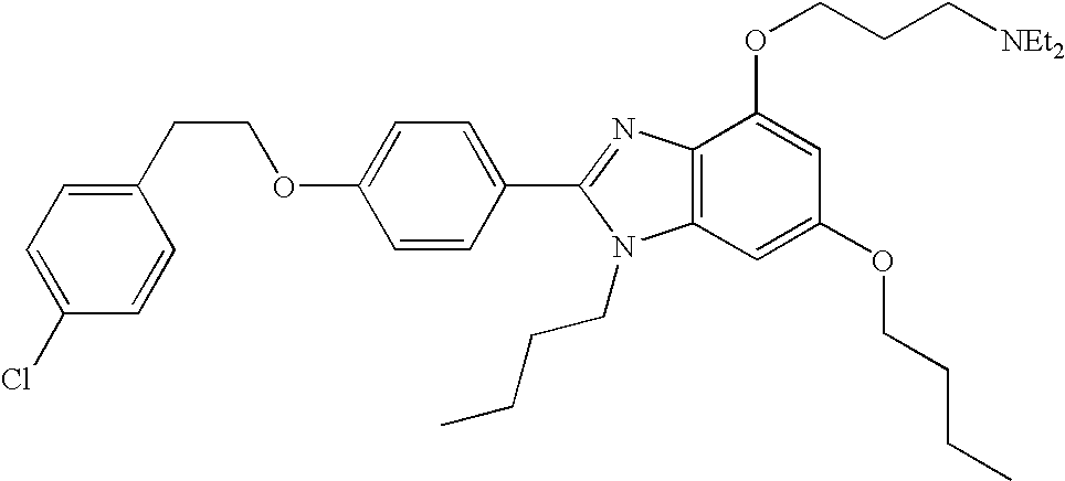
C1(C2=CC=C(OCCC3=CC=C(Cl)C=C3)C=C2)=NC2=C(N1CCCC)C=C(OCCCC)C=C2OCCC[NEt2]
